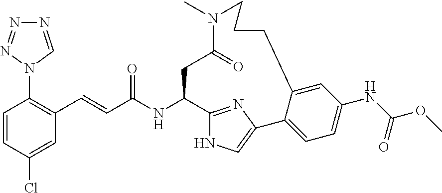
C1=CC(Cl)=CC(C=CC(NC2C3=NC(=CN3)C3=CC=C(NC(=O)OC)C=C3CCCN(C)C(=O)C2)=O)=C1N1C=NN=N1
